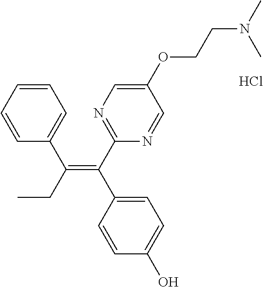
CCC(=C(C1=CC=C(O)C=C1)C1=NC=C(OCCN(C)C)C=N1)C1=CC=CC=C1.Cl
